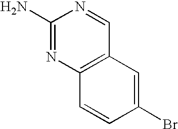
C1(N)=NC2=C(C=N1)C=C(Br)C=C2
